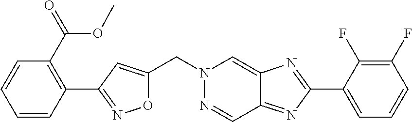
C(N1N=CC2=NC(C3=CC=CC(F)=C3F)=NC2=C1)C1=CC(C2=C(C(=O)OC)C=CC=C2)=NO1
